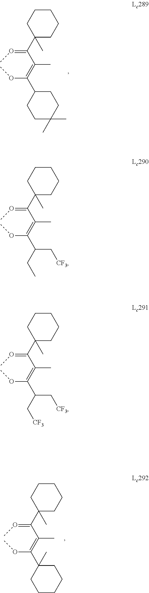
C1(C(=OC)C(=C(OC)C2CCC(C)(C)CC2)C)(C)CCCCC1.C1(C(=OC)C(=C(OC)C(CC)C[CF3])C)(C)CCCCC1.C1(C(=OC)C(=C(OC)C(C[CF3])C[CF3])C)(C)CCCCC1.C1(C(=OC)C(=C(OC)C2(C)CCCCC2)C)(C)CCCCC1
